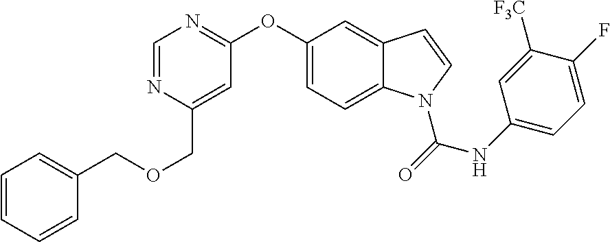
C1(OC2=NC=NC(COCC3=CC=CC=C3)=C2)=CC=C2C(=C1)C=CN2C(NC1=CC=C(F)C([F3C])=C1)=O
